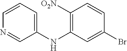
C1=CC=C(NC2=C([O2N])C=CC(Br)=C2)C=N1
